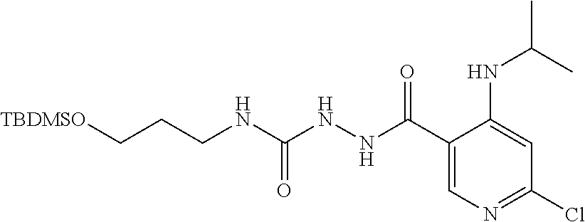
C(=O)(C1=CN=C(Cl)C=C1NC(C)C)NNC(NCCC[TBDMSO])=O
